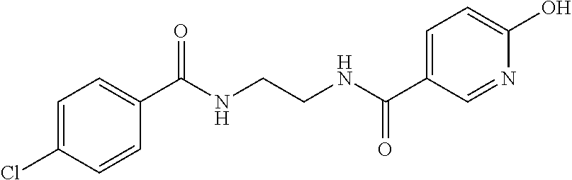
C1=C(C(NCCNC(C2=CC=C(Cl)C=C2)=O)=O)C=NC(O)=C1
